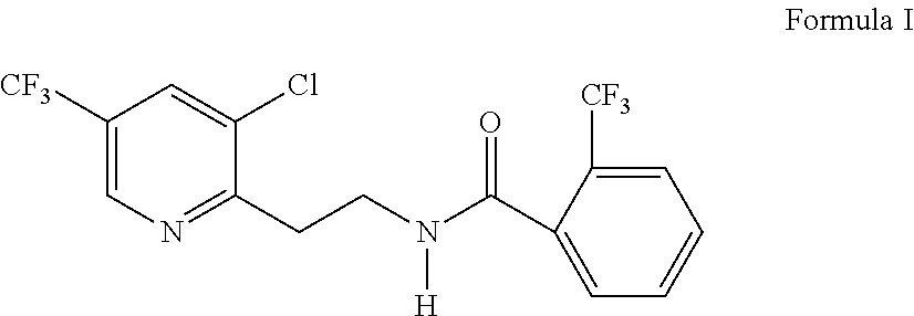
C1([CF3])=CN=C(CCN(C(C2=CC=CC=C2[CF3])=O)[H])C(Cl)=C1
